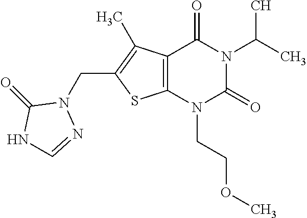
C12=C(N(CCOC)C(=O)N(C(C)C)C1=O)SC(CN1C(=O)NC=N1)=C2C
